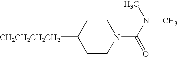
[CH2CH2CH2CH2]C1CCN(C(=O)N(C)C)CC1
